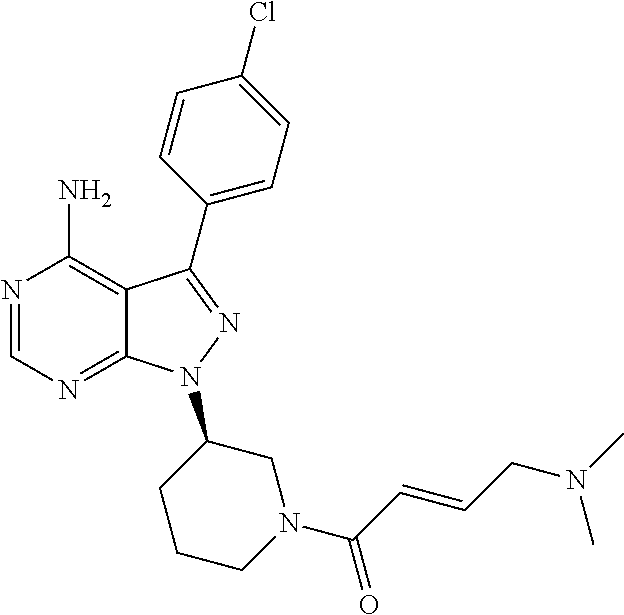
N1=CN=C2C(=C1N)C(C1=CC=C(Cl)C=C1)=NN2C1CCCN(C(C=CCN(C)C)=O)C1
